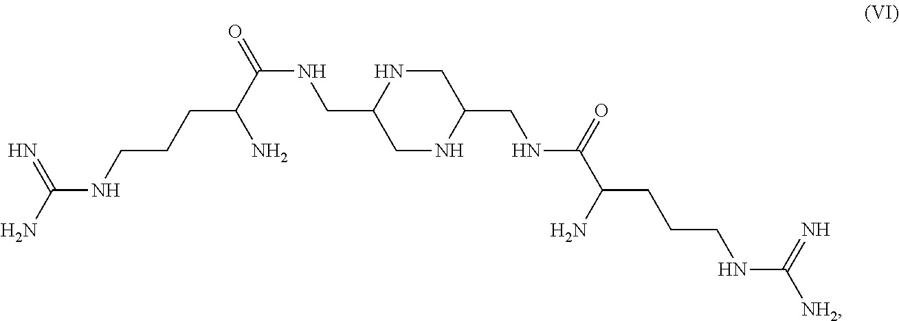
NC(NCCCC(C(NCC1CNC(CNC(C(CCCNC([NH2])=N)N)=O)CN1)=O)N)=N
